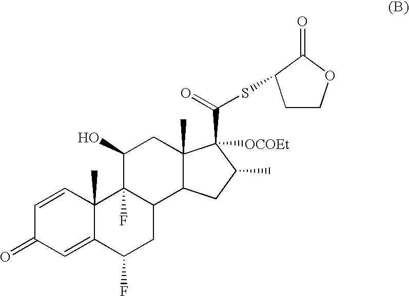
C1=CC2(C)C(=CC1=O)C(F)CC1C2(F)C(O)CC2(C)C1CC(C)C2(C(=O)SC1CCOC1=O)[OCOEt]
